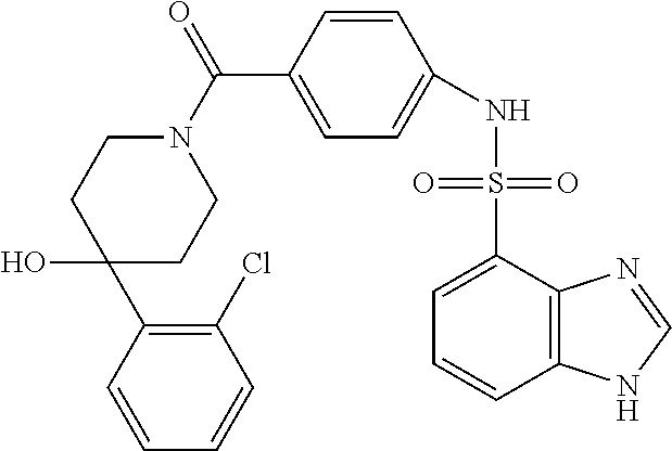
C1CN(C(C2=CC=C(NS(=O)(=O)C3=CC=CC4=C3N=CN4)C=C2)=O)CCC1(O)C1=C(Cl)C=CC=C1
